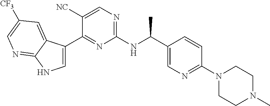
C1=C(C2=NC(NC(C3=CN=C(N4CCN(C)CC4)C=C3)C)=NC=C2[NC])C2=CC([CF3])=CN=C2N1
